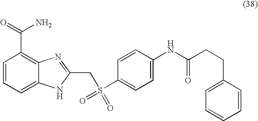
C1=CC=C2C(=C1C(=O)N)N=C(CS(=O)(=O)C1=CC=C(NC(CCC3=CC=CC=C3)=O)C=C1)[N H]2
